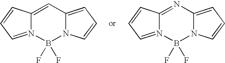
C12=CC3=CC=CN3B(F)(F)N1=CC=C2.C12=NC3=CC=CN3B(F)(F)N1=CC=C2
